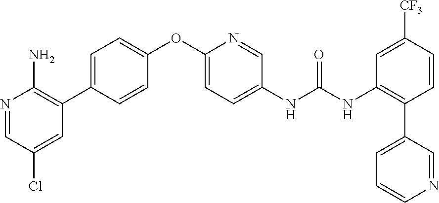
C1=C(C2=C(N)N=CC(Cl)=C2)C=CC(OC2=CC=C(NC(NC3=C(C4=CC=CN=C4)C=CC([CF3])=C3)=O)C=N2)=C1
